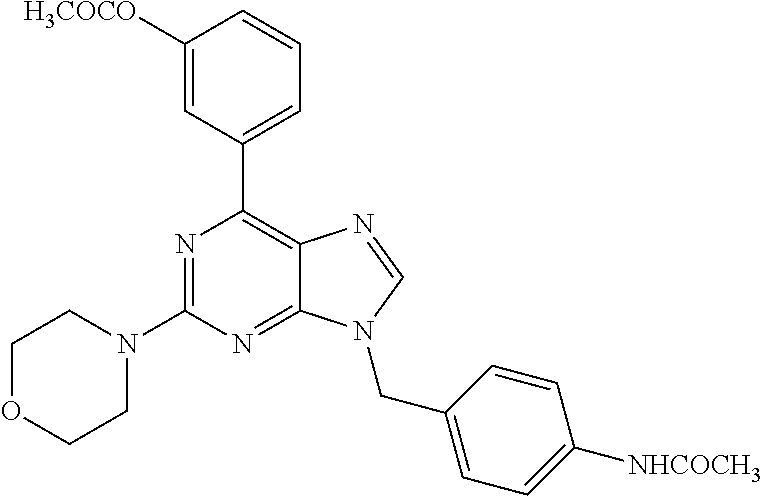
N1=C(N2CCOCC2)N=C2C(=C1C1=CC=CC([H3COCO])=C1)N=CN2CC1=CC=C([NHCOCH3])C=C1
